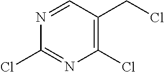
ClCC1=C(Cl)N=C(Cl)N=C1
